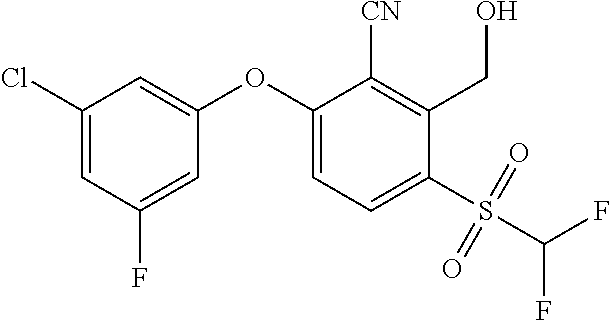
C1(Cl)=CC(F)=CC(OC2=CC=C(S(C(F)F)(=O)=O)C(CO)=C2[CN])=C1
